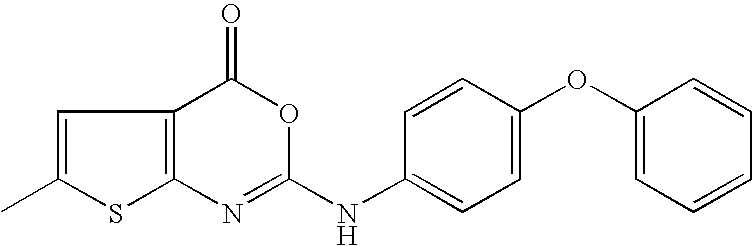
C12=C(N=C(NC3=CC=C(OC4=CC=CC=C4)C=C3)OC1=O)SC(C)=C2
